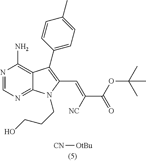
[CN][OtBu].N1=CN=C2C(=C1N)C(C1=CC=C(C)C=C1)=C(C=C(C(=O)OC(C)(C)C)[NC])N2CCCO
